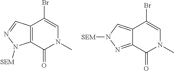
C12=C(C(=O)N(C)C=C1Br)N([SEM])N=C2.C12=CN([SEM])N=C1C(=O)N(C)C=C2Br
